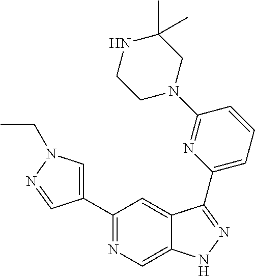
C1(C2=CN(CC)N=C2)=NC=C2C(=C1)C(C1=CC=CC(N3CC(C)(C)NCC3)=N1)=NN2
